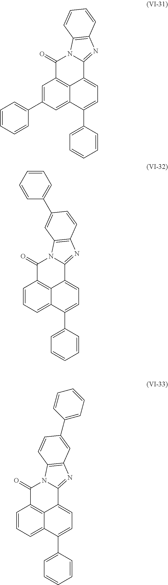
C1=C(C2=CC=CC=C2)C=C2C3=C1C(=O)N1C(=NC4=C1C=CC=C4)C3=CC=C2C1=CC=CC=C1.C1=CC=C2C3=C1C(=O)N1C(=NC4=C1C=C(C1=CC=CC=C1)C=C4)C3=CC=C2C1=CC=CC=C1.C1=CC=C2C3=C1C(=O)N1C(=NC4=C1C=CC(C1=CC=CC=C1)=C4)C3=CC=C2C1=CC=CC=C1
